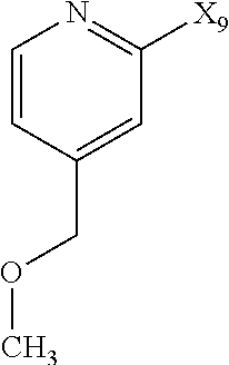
C1=CC(COC)=CC([X9])=N1
